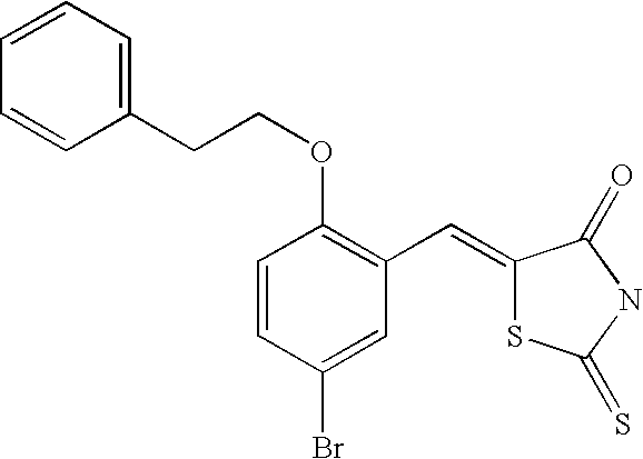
C(C1=CC=CC=C1)COC1=C(C=C2SC(=S)NC2=O)C=C(Br)C=C1
